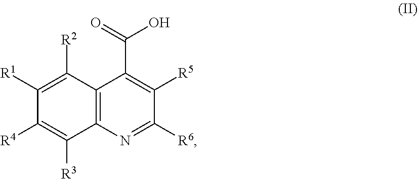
C1([R1])=C([R2])C2=C(C([R3])=C1[R4])N=C([R6])C([R5])=C2C(=O)O
